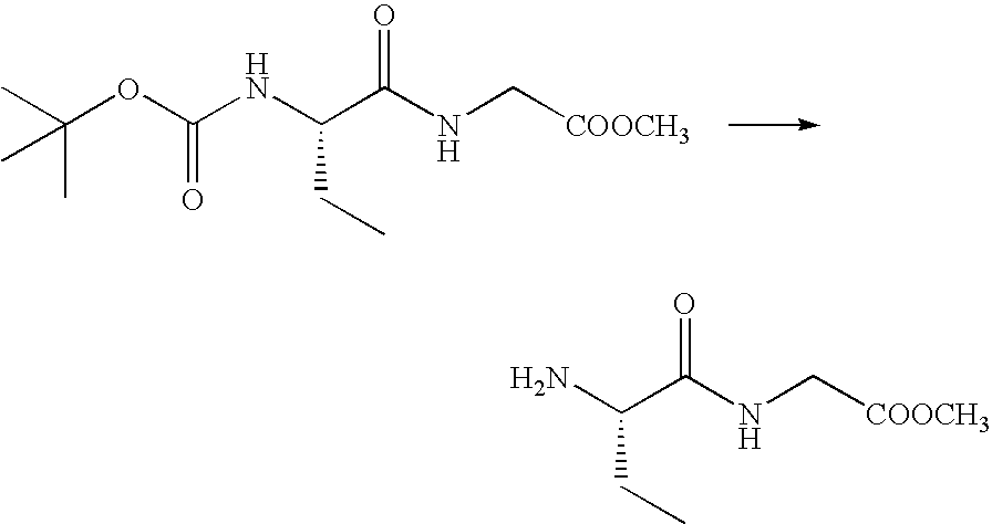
CC(OC(NC(C(NC[COOCH3])=O)CC)=O)(C)C.NC(C(NC[COOCH3])=O)CC
